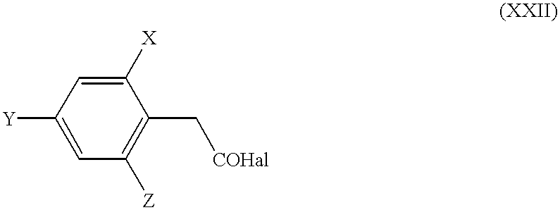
[Y]C1=CC([Z])=C(C[COHal])C([X])=C1
